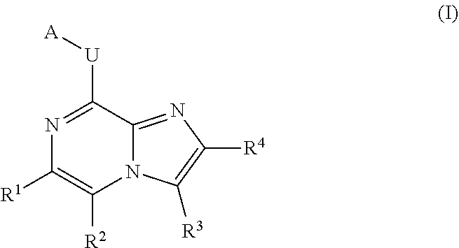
C1([R2])=C([R1])N=C([U][A])C2=NC([R4])=C([R3])N12
